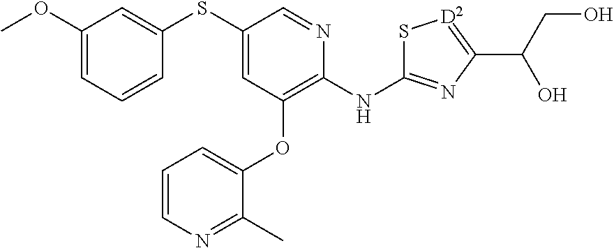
C1(OC)=CC=CC(SC2=CC(OC3=CC=CN=C3C)=C(NC3=NC(C(CO)O)=[D2]S3)N=C2)=C1
